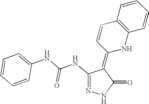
N1=C(NC(NC2=CC=CC=C2)=O)C(=C2NC3=C(C=C2)C=CC=C3)C(=O)N1
